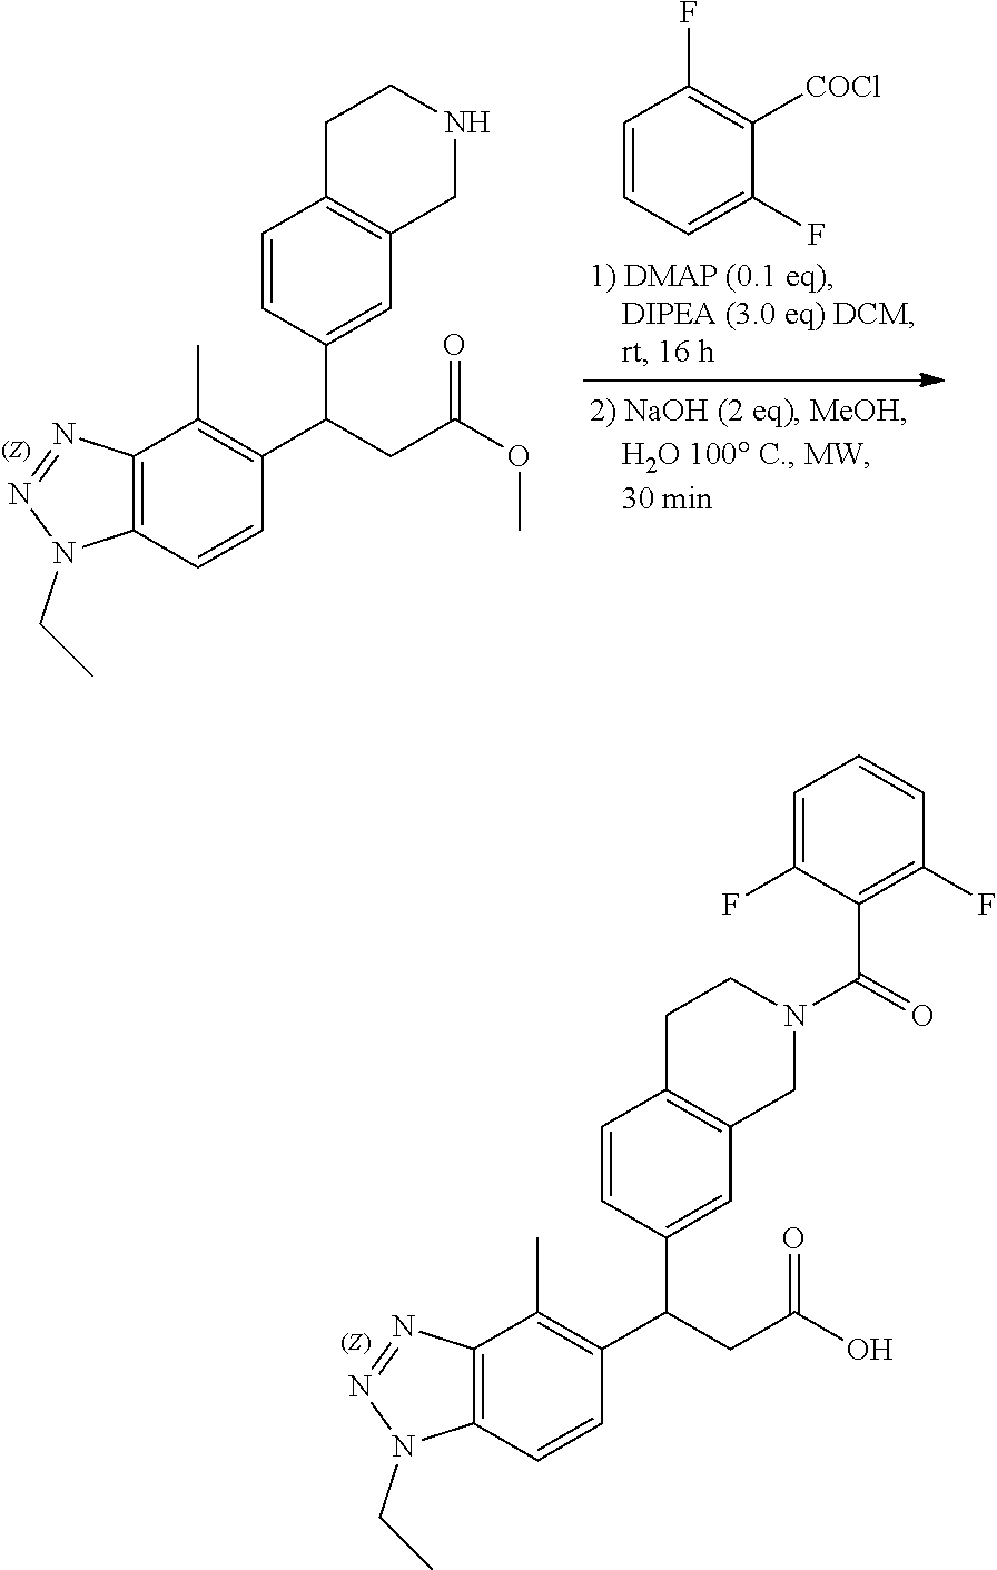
N1(CC)N=NC2=C1C=CC(C(C1=CC3=C(C=C1)CCNC3)CC(=O)OC)=C2C.C1=CC=C(F)C([COCl])=C1F.N1(CC)N=NC2=C1C=CC(C(C1=CC3=C(C=C1)CCN(C(=O)C1=C(F)C=CC=C1F)C3)CC(=O)O)=C2C
